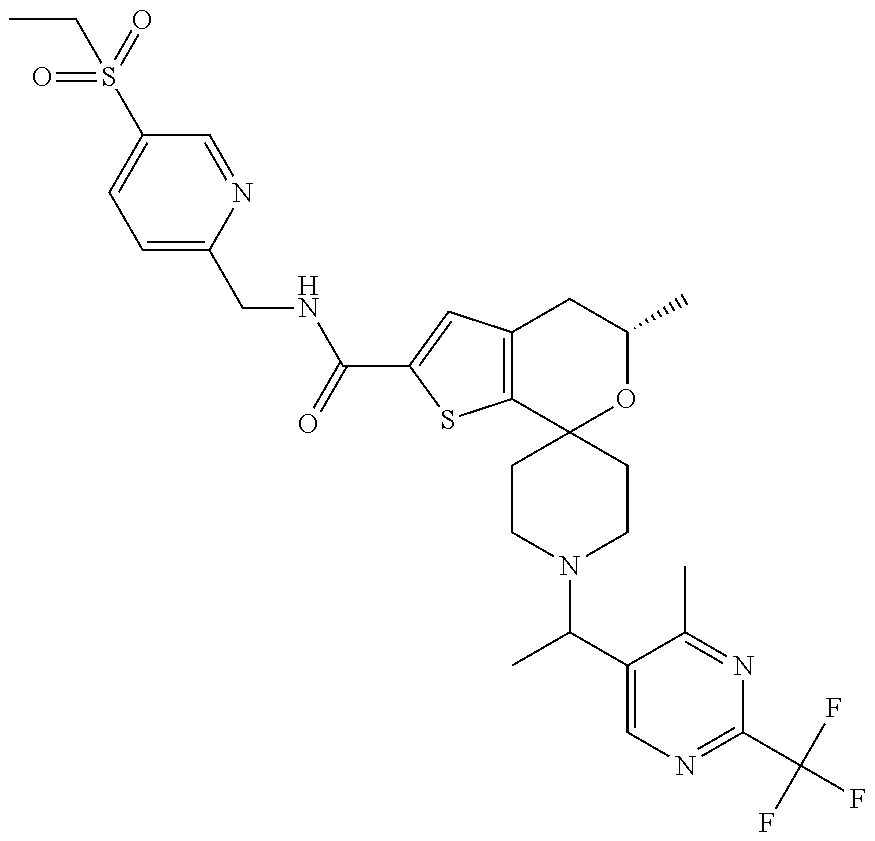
S(C1=CC=C(CNC(=O)C2=CC3=C(S2)C2(OC(C)C3)CCN(C(C)C3=CN=C(C(F)(F)F)N=C3C)CC2)N=C1)(CC)(=O)=O
